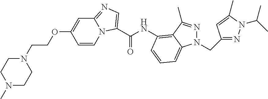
C1=CN2C(=NC=C2C(NC2=C3C(C)=NN(CC4=NN(C(C)C)C(C)=C4)C3=CC=C2)=O)C=C1OCCN1CCN(C)CC1
